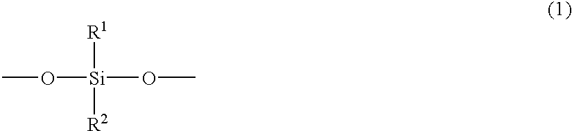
O([Si](OC)([R2])[R1])C
